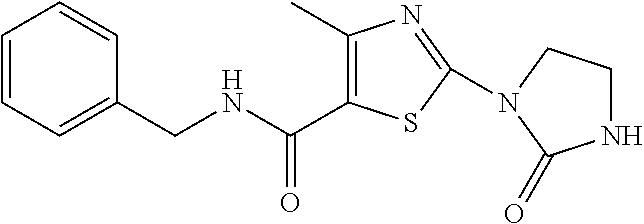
C(NCC1=CC=CC=C1)(=O)C1=C(C)N=C(N2CCNC2=O)S1
